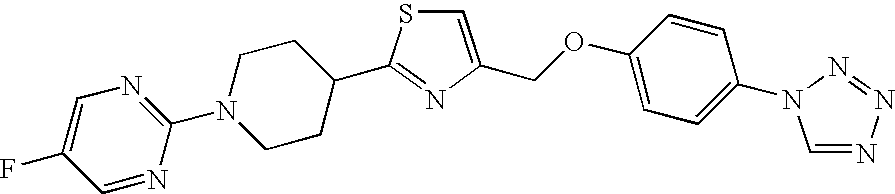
C1=C(COC2=CC=C(N3C=NN=N3)C=C2)N=C(C2CCN(C3=NC=C(F)C=N3)CC2)S1
